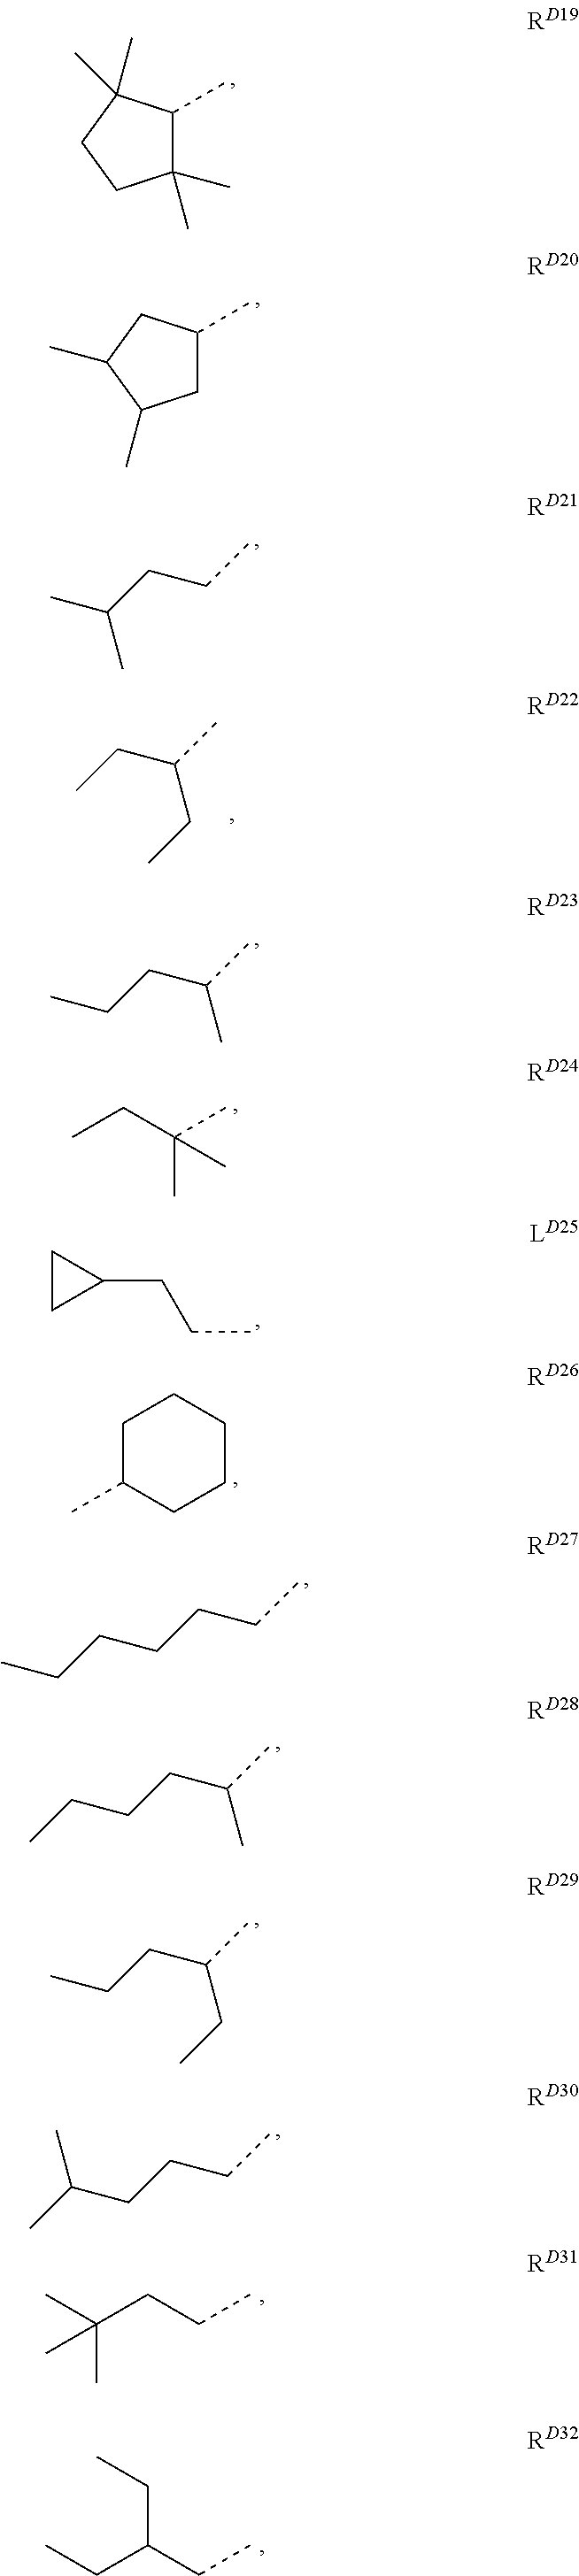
C1(C)C(C)(C)CCC1(C)C.C1(C)CC(C)C(C)C1.C(C)CC(C)C.CC(CC)CC.C(C)(CCC)C.C(C)(CC)(C)C.C1CC1CCC.CC1CCCCC1.C(C)CCCCC.C(C)(CCCC)C.C(C)(CCC)CC.C(C)CCC(C)C.C(C)CC(C)(C)C.C(C)C(CC)CC
